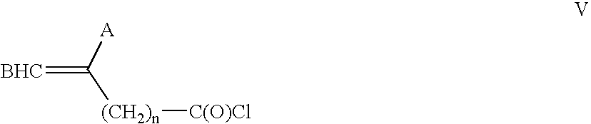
[BHC]=C([A])[(CH2)n][C(O)Cl]
